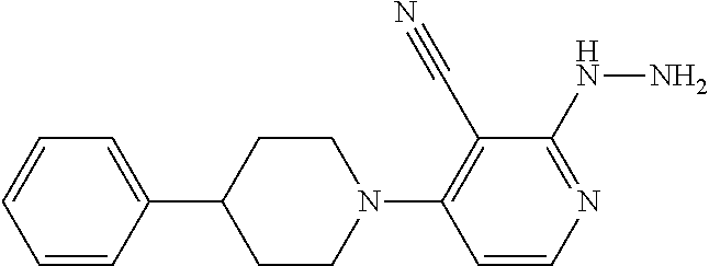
C1(C#N)=C(N2CCC(C3=CC=CC=C3)CC2)C=CN=C1NN
